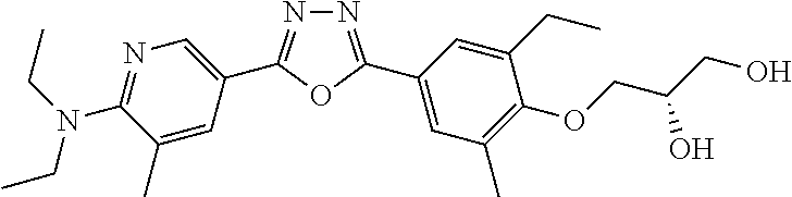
N1=C(N(CC)CC)C(C)=CC(C2=NN=C(C3=CC(C)=C(OCC(CO)O)C(CC)=C3)O2)=C1
